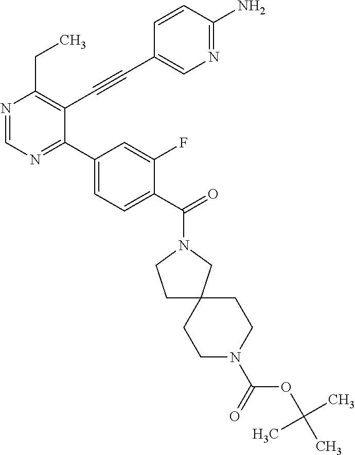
N1=CN=C(C2=CC=C(C(=O)N3CC4(CC3)CCN(C(OC(C)(C)C)=O)CC4)C(F)=C2)C(C#CC2=CN=C(N)C=C2)=C1CC
